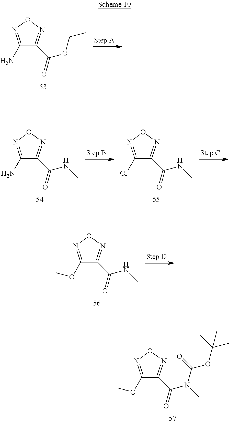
C1(N)=NON=C1C(OCC)=O.C1(N)=NON=C1C(NC)=O.C1(Cl)=NON=C1C(NC)=O.C1(OC)=NON=C1C(NC)=O.C1(OC)=NON=C1C(N(C)C(=O)OC(C)(C)C)=O
